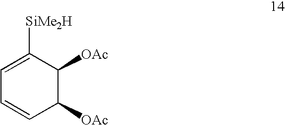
C1=C([SiMe2H])C([OAc])C([OAc])C=C1
